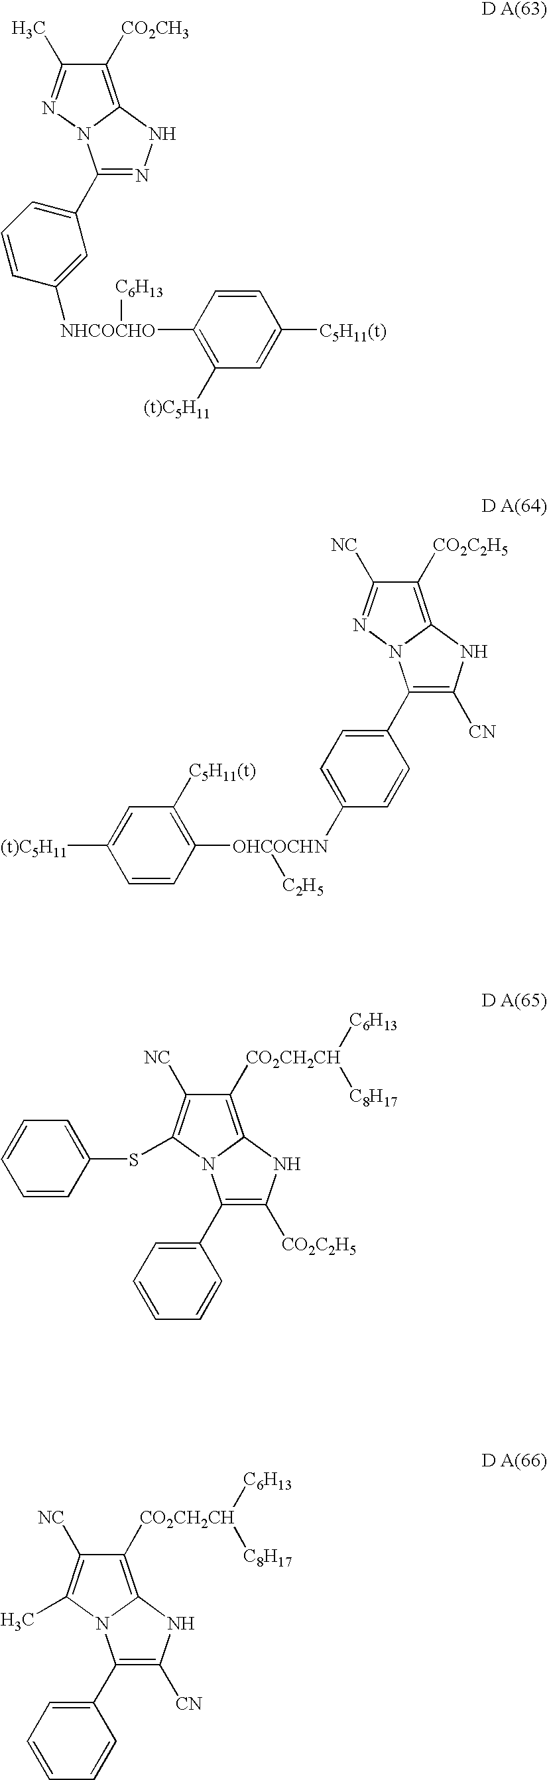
C1([CO2CH3])=C2N(N=C1C)C(C1=CC=CC([NHCOCHO]([C6H13])C3=C([(t)C5H11])C=C([C5H11(t)])C=C3)=C1)=NN2.C1([CO2C2H5])=C2N(N=C1[NC])C(C1=CC=C([OHCOCHN]([C2H5])C3=C([C5H11(t)])C=C([(t)C5H11])C=C3)C=C1)=C([CN])N2.C1([CO2CH2CH]([C6H13])[C8H17])=C2N(C(C)=C1[NC])C(C1=CC=CC=C1)=C([CN])N2.C1([CO2CH2CH]([C6H13])[C8H17])=C2N(C(C3=CC=CC=C3)=C([CO2C2H5])N2)C(SC2=CC=CC=C2)=C1[NC]
